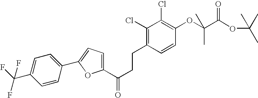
C1(C(CCC2=C(Cl)C(Cl)=C(OC(C(=O)OC(C)(C)C)(C)C)C=C2)=O)=CC=C(C2=CC=C(C(F)(F)F)C=C2)O1
